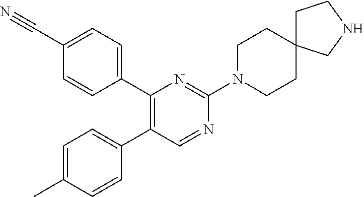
C1(C2=CC=C(C#N)C=C2)=C(C2=CC=C(C)C=C2)C=NC(N2CCC3(CC2)CCNC3)=N1
